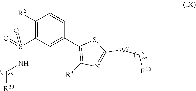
S(NC[R20])(C1=C([R2])C=CC(C2=C([R3])N=C([W2]C[R10])S2)=C1)(=O)=O
